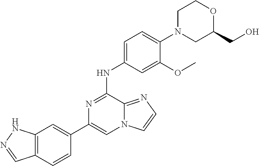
C1(C2=CC3=C(C=C2)C=NN3)=CN2C(=NC=C2)C(NC2=CC=C(N3CC(CO)OCC3)C(OC)=C2)=N1
